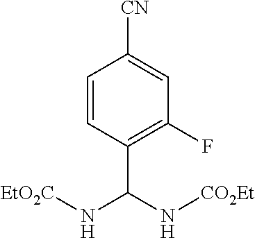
C1=CC(C(N[CO2Et])N[EtO2C])=C(F)C=C1[CN]
